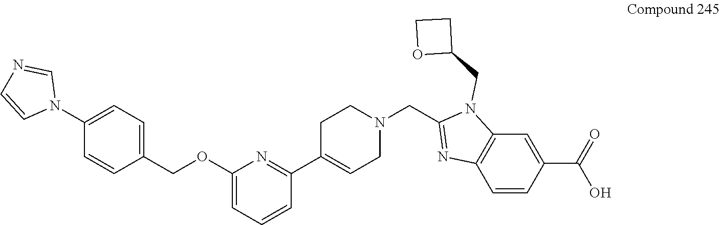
C1(OCC2=CC=C(N3C=NC=C3)C=C2)=CC=CC(C2=CCN(CC3=NC4=C(N3CC3CCO3)C=C(C(=O)O)C=C4)CC2)=N1
